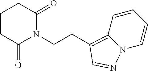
C1CC(=O)N(CCC2=C3C=CC=CN3N=C2)C(=O)C1
